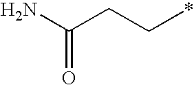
C(CC*)(N)=O
